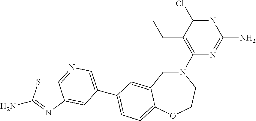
C1(N2CC3=CC(C4=CN=C5SC(N)=NC5=C4)=CC=C3OCC2)=C(CC)C(Cl)=NC(N)=N1
